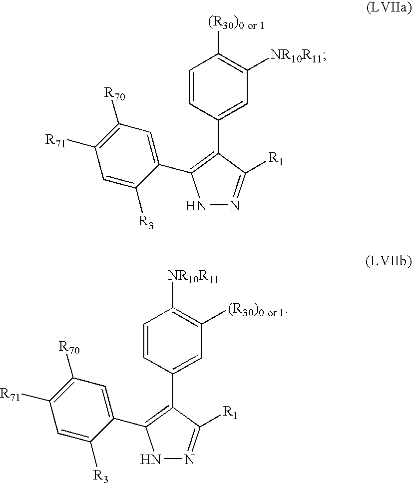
C1(C2=C(C3=CC([NR10R11])=C([(R30)0 or 1])C=C3)C([R1])=NN2)=CC([R70])=C([R71])C=C1[R3].C1(C2=C(C3=CC([(R30)0 or 1])=C([NR10R11])C=C3)C([R1])=NN2)=CC([R70])=C([R71])C=C1[R3]
